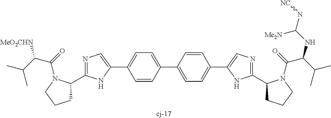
C1C(C2=NC=C(C3=CC=C(C4=CC=C(C5=CN=C(C6CCCN6C(=O)C(C(C)C)NC(N[NC])[Me2N])N5)C=C4)C=C3)N2)N(C(=O)C(C(C)C)[MeO2CHN])CC1
